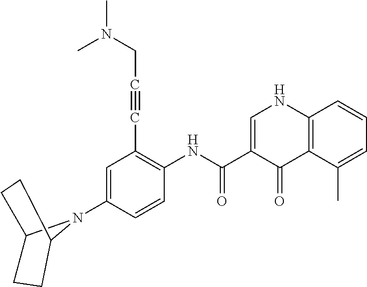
C1=C(N2C3CCC2CC3)C=CC(NC(=O)C2=CNC3=C(C2=O)C(C)=CC=C3)=C1C#CCN(C)C
